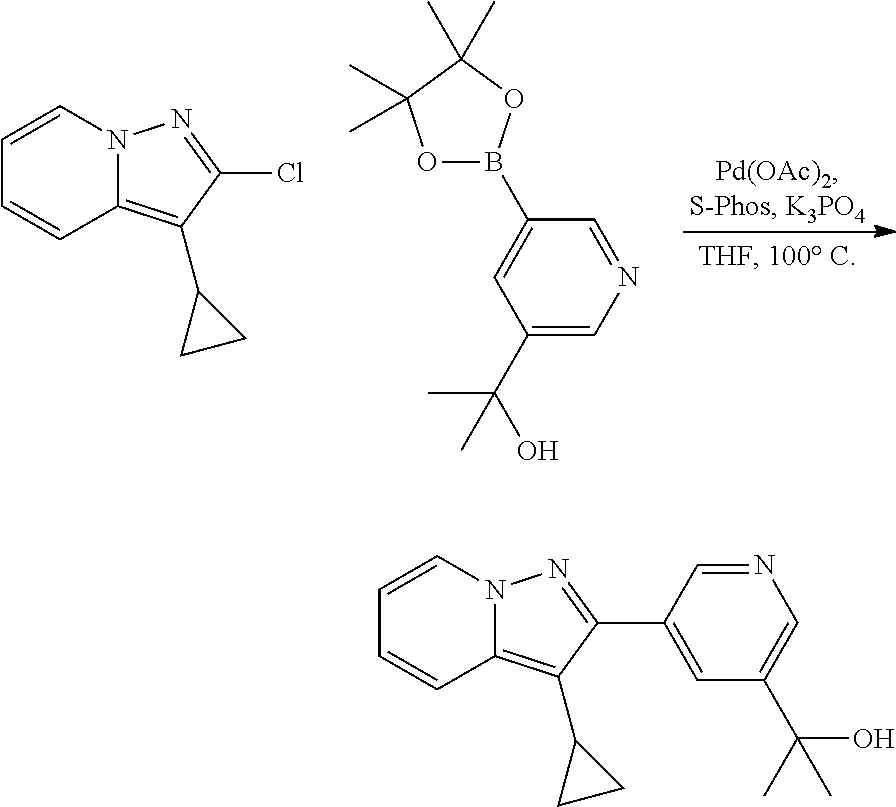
C12=C(C3CC3)C(Cl)=NN1C=CC=C2.C1(C(O)(C)C)=CN=CC(B2OC(C)(C)C(C)(C)O2)=C1.C12=C(C3CC3)C(C3=CC(C(C)(O)C)=CN=C3)=NN1C=CC=C2
